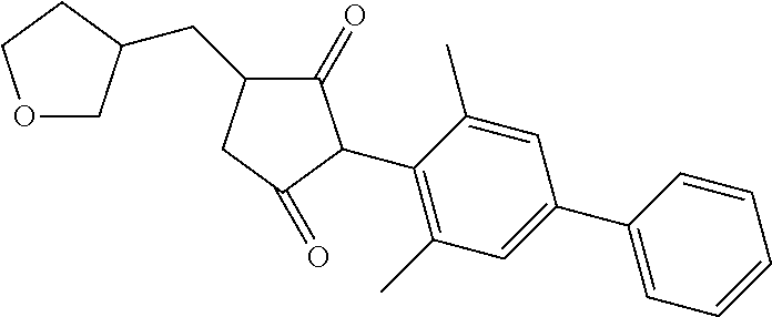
C1(=O)C(C2=C(C)C=C(C3=CC=CC=C3)C=C2C)C(=O)CC1CC1COCC1
